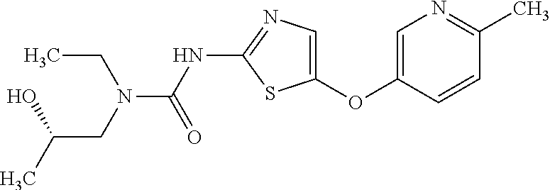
O(C1=CN=C(NC(=O)N(CC)CC(O)C)S1)C1=CN=C(C)C=C1
